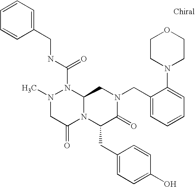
C(N1N(C)CC(=O)N2C1CN(CC1=CC=CC=C1N1CCOCC1)C(=O)C2CC1=CC=C(O)C=C1)(=O)NCC1=CC=CC=C1
